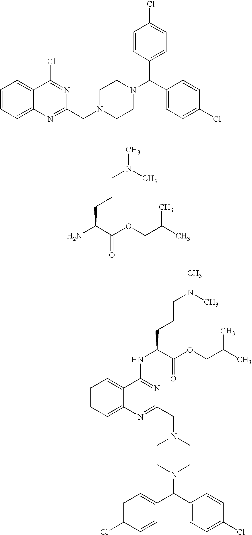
C1=CC=C2C(=C1)C(Cl)=NC(CN1CCN(C(C3=CC=C(Cl)C=C3)C3=CC=C(Cl)C=C3)CC1)=N2.NC(C(OCC(C)C)=O)CCCN(C)C.ClC1=CC=C(C(C2=CC=C(Cl)C=C2)N2CCN(CC3=NC4=CC=CC=C4C(NC(C(OCC(C)C)=O)CCCN(C)C)=N3)CC2)C=C1
